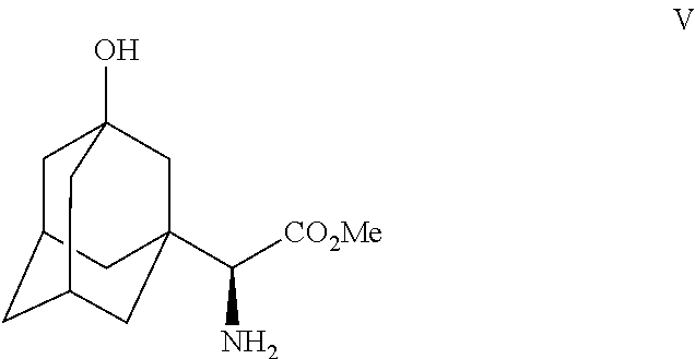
C1C2CC3CC(C([CO2Me])N)(CC1(O)C3)C2
